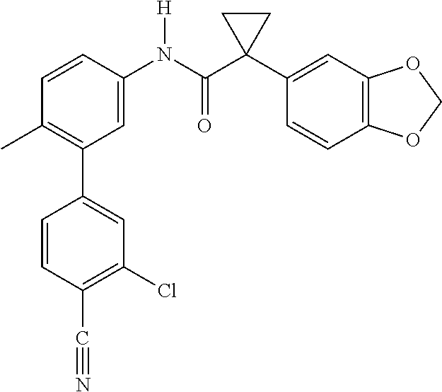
C1=C(N(C(C2(C3=CC4=C(C=C3)OCO4)CC2)=O)[H])C=CC(C)=C1C1=CC(Cl)=C(C#N)C=C1
